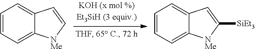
C1=CC=C2C(=C1)C=C[NMe]2.C1=CC=C2C(=C1)C=C([SiEt3])[NMe]2
